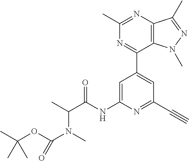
C1(C2=CC(C#C)=NC(NC(C(C)N(C)C(OC(C)(C)C)=O)=O)=C2)=NC(C)=NC2=C1N(C)N=C2C
